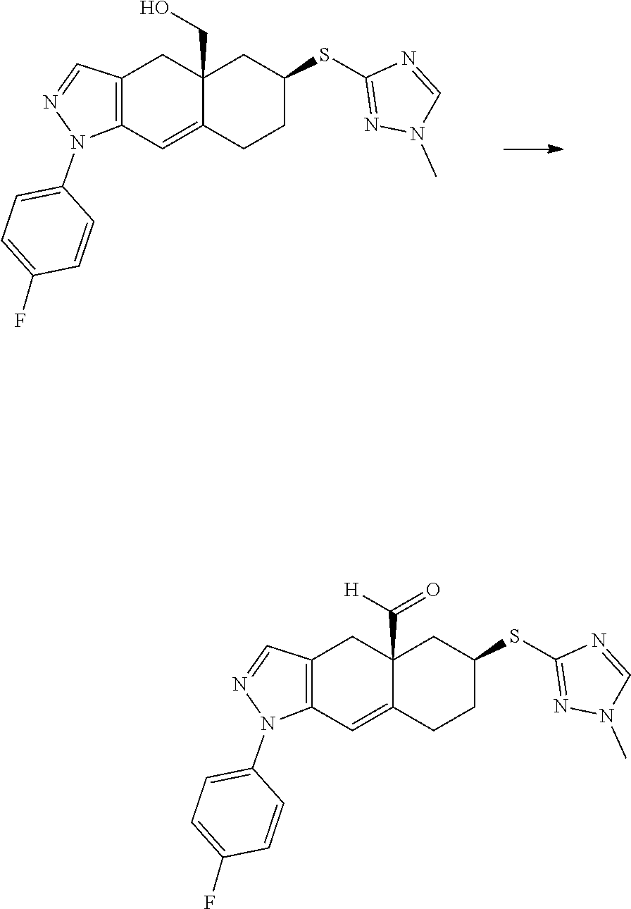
C1=C(N2C3=C(C=N2)CC2(CO)CC(SC4=NN(C)C=N4)CCC2=C3)C=CC(F)=C1.C1=C(N2C3=C(C=N2)CC2(C([H])=O)CC(SC4=NN(C)C=N4)CCC2=C3)C=CC(F)=C1
